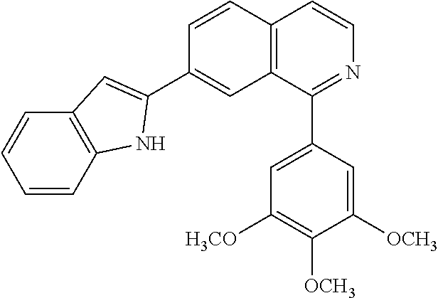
C12=C(C(C3=CC([H3CO])=C([OCH3])C([OCH3])=C3)=NC=C1)C=C(C1=CC3=C(C=CC=C3)N1)C=C2
